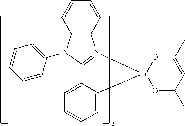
C12=CC=CC=C1[Ir]1(N3=C2N(C2=CC=CC=C2)C2=C3C=CC=C2)O=C(C)C=C(C)O1
